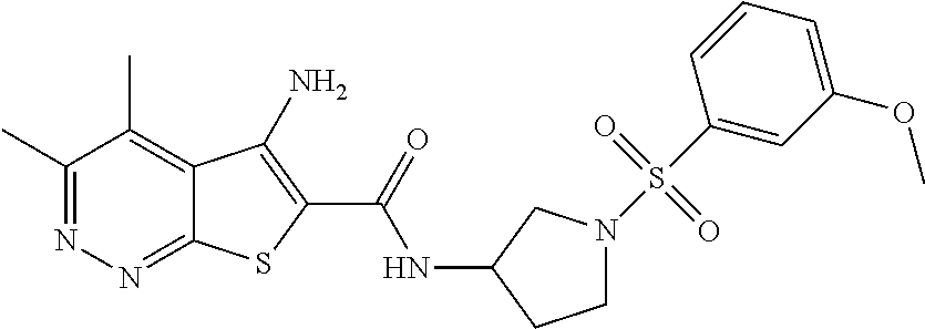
C1(C)=NN=C2C(=C1C)C(N)=C(C(=O)NC1CCN(S(C3=CC(OC)=CC=C3)(=O)=O)C1)S2
